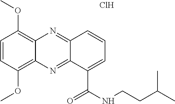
C1=CC(OC)=C2C(=C1OC)N=C1C(=N2)C(C(=O)NCCC(C)C)=CC=C1.Cl
